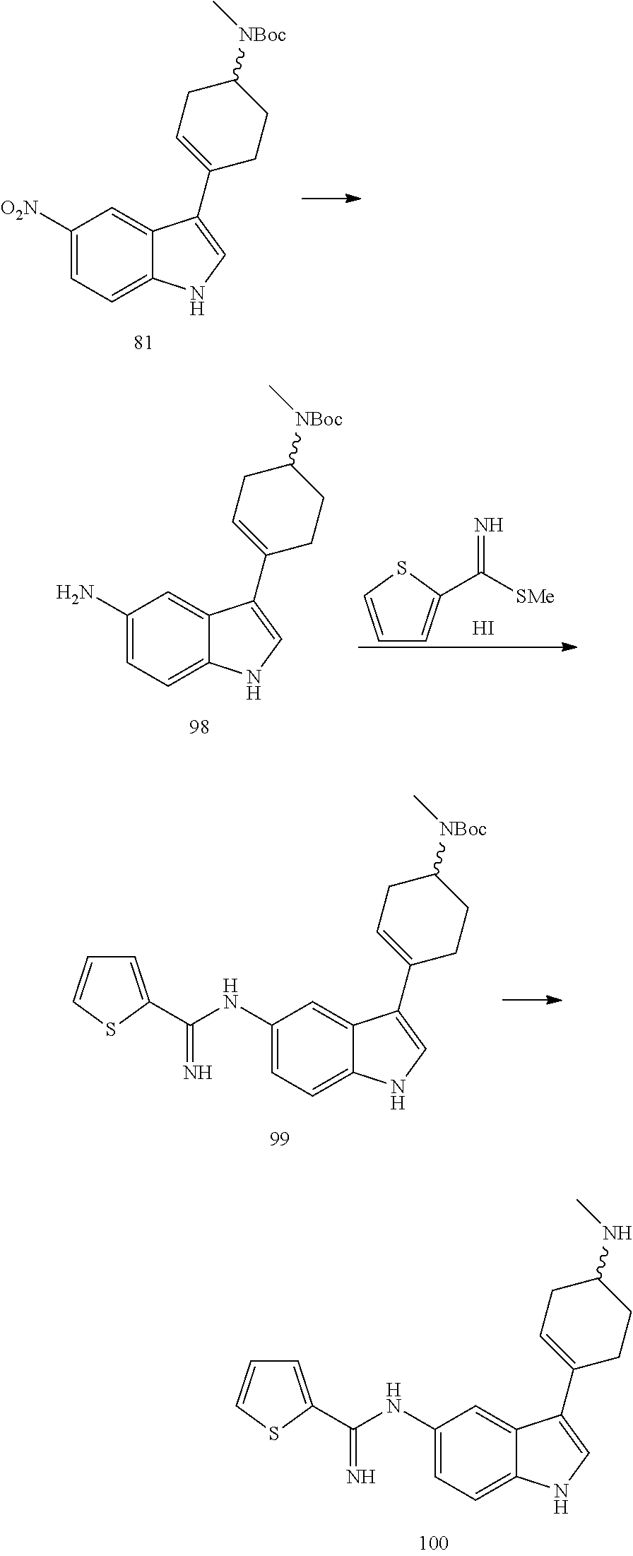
C1(NC(=N)C2=CC=CS2)=CC=C2C(=C1)C(C1=CCC(NC)CC1)=CN2.C1([O2N])=CC=C2C(=C1)C(C1=CCC([NBoc]C)CC1)=CN2.C1(N)=CC=C2C(=C1)C(C1=CCC([NBoc]C)CC1)=CN2.C1=CSC(C([SMe])=N)=C1.I.C1(NC(=N)C2=CC=CS2)=CC=C2C(=C1)C(C1=CCC([NBoc]C)CC1)=CN2
